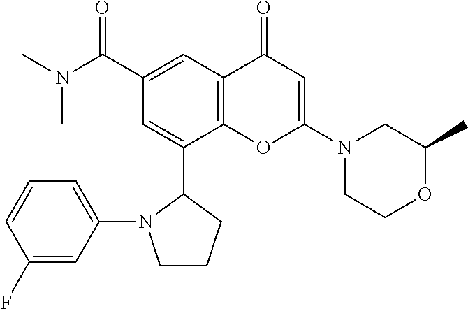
N1(C2=CC(=O)C3=C(O2)C(C2N(C4=CC=CC(F)=C4)CCC2)=CC(C(N(C)C)=O)=C3)CCOC(C)C1
